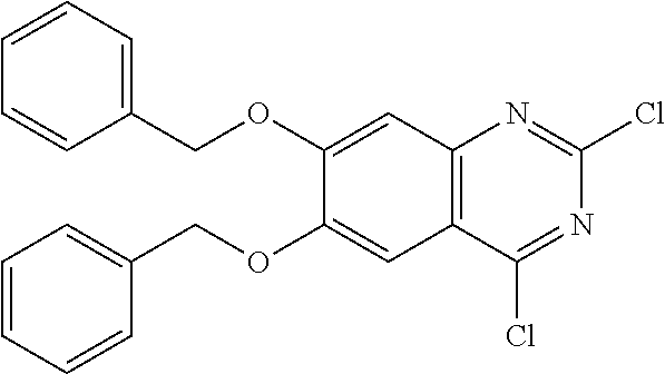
C12=C(C(Cl)=NC(Cl)=N1)C=C(OCC1=CC=CC=C1)C(OCC1=CC=CC=C1)=C2
